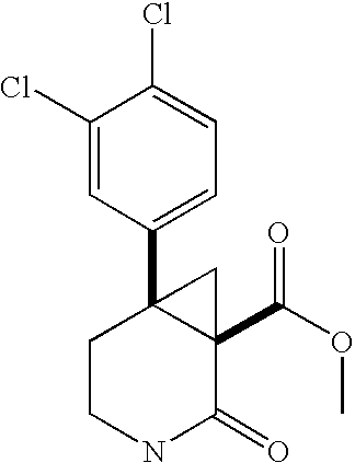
C1(Cl)=CC(C23CCNC(=O)C2(C(OC)=O)C3)=CC=C1Cl
